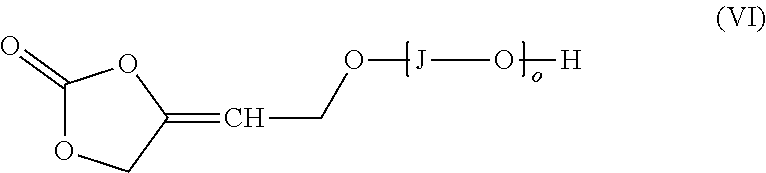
[H]O[J]OCC=C1COC(=O)O1
